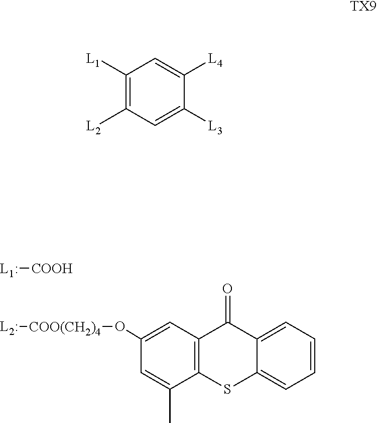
[L1:][COOH].[L2:][COO(CH2)4]OC1=CC2=C(C(C)=C1)SC1=CC=CC=C1C2=O.C1([L1])=C([L2])C=C([L3])C([L4])=C1.[TX9]
